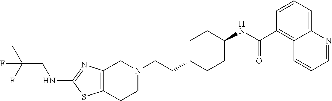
C(CC1CCC(NC(C2=C3C(=CC=C2)N=CC=C3)=O)CC1)N1CC2=C(CC1)SC(NCC(C)(F)F)=N2
